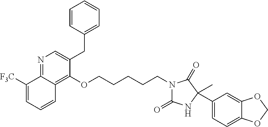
C1=CC(CC2=CN=C3C(=C2OCCCCCN2C(=O)NC(C4=CC=C5C(=C4)OCO5)(C)C2=O)C=CC=C3[F3C])=CC=C1
